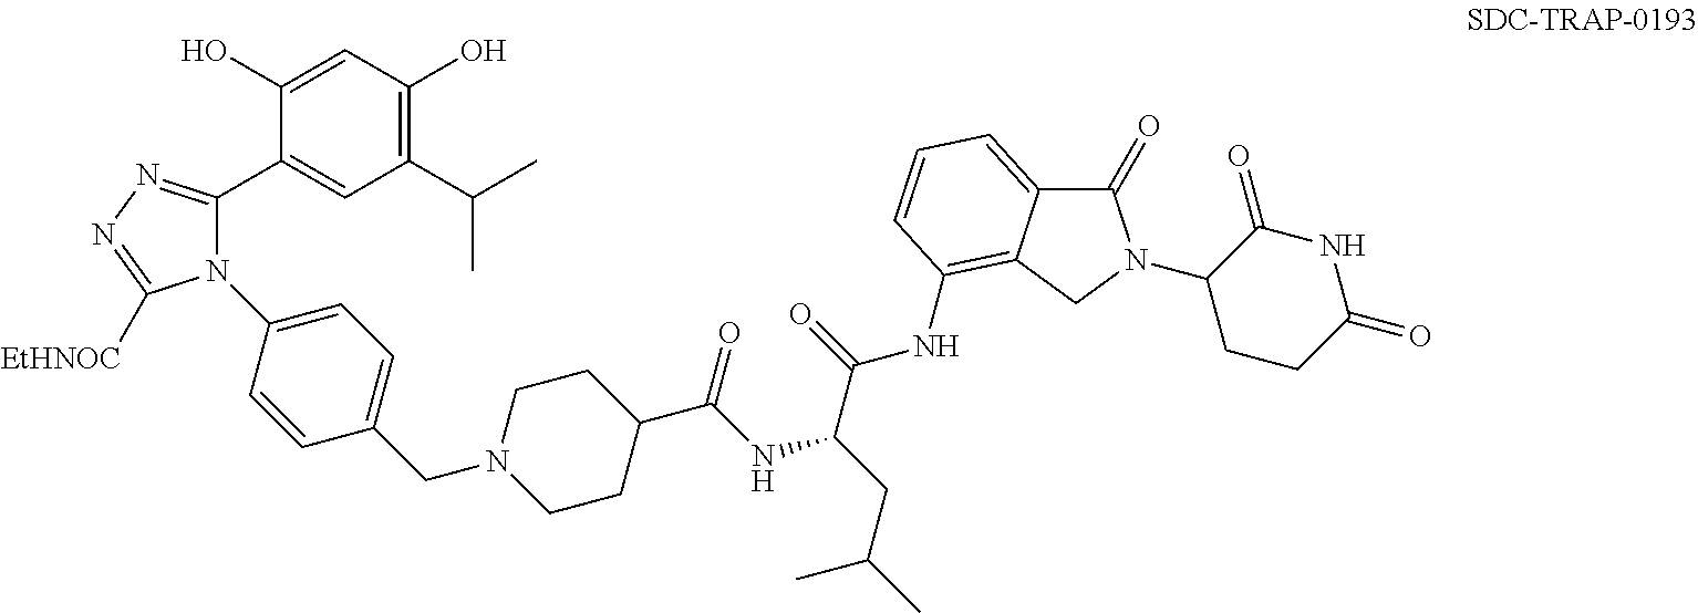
C1(=O)C2=CC=CC(NC(=O)C(NC(=O)C3CCN(CC4=CC=C(N5C(C6=CC(C(C)C)=C(O)C=C6O)=NN=C5[EtHNOC])C=C4)CC3)CC(C)C)=C2CN1C1CCC(=O)NC1=O
